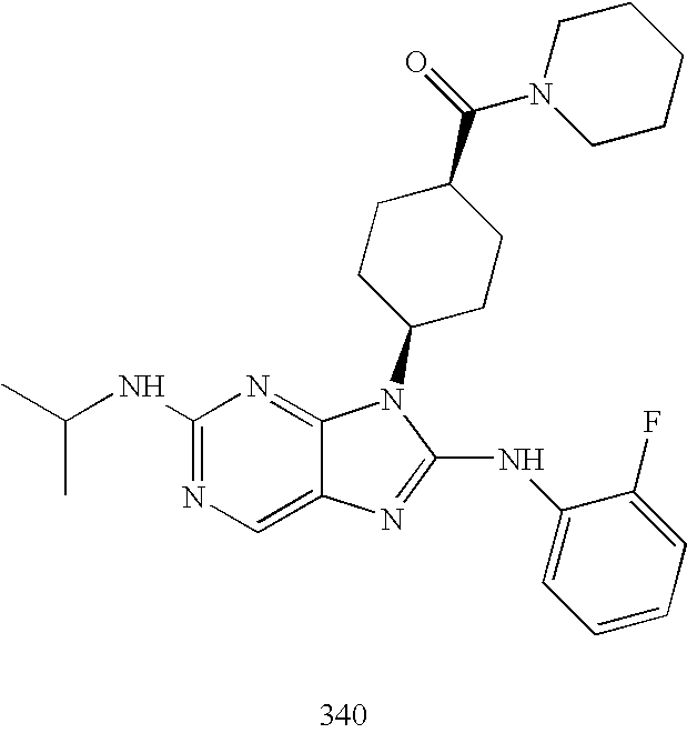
C1(NC(C)C)=NC=C2C(=N1)N(C1CCC(C(=O)N3CCCCC3)CC1)C(NC1=CC=CC=C1F)=N2
